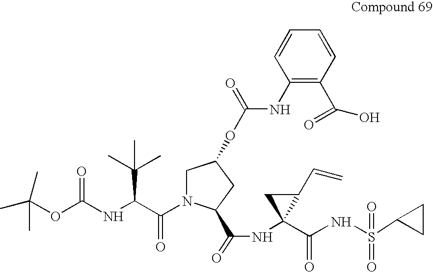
CC(OC(NC(C(N1CC(OC(=O)NC2=C(C(O)=O)C=CC=C2)CC1C(=O)NC1(C(=O)NS(=O)(C2CC2)=O)C(C=C)C1)=O)C(C)(C)C)=O)(C)C
